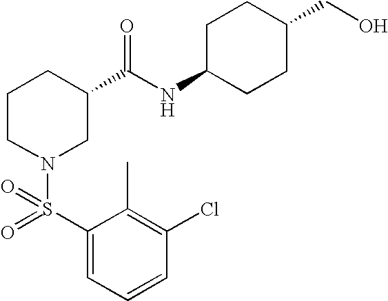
C1(Cl)=C(C)C(S(=O)(N2CC(C(NC3CCC(CO)CC3)=O)CCC2)=O)=CC=C1
